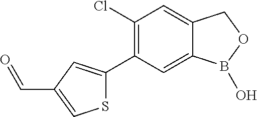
C12=CC(Cl)=C(C3=CC(C=O)=CS3)C=C1B(O)OC2
